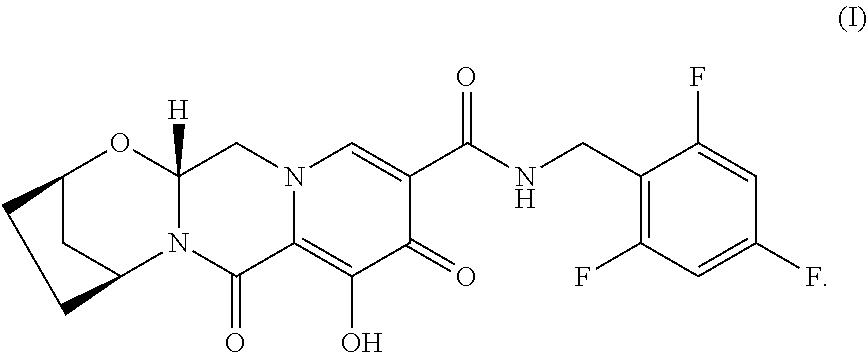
C12CC(N3C([H])(O1)CN1C(=C(O)C(=O)C(C(NCC4=C(F)C=C(F)C=C4F)=O)=C1)C3=O)CC2
